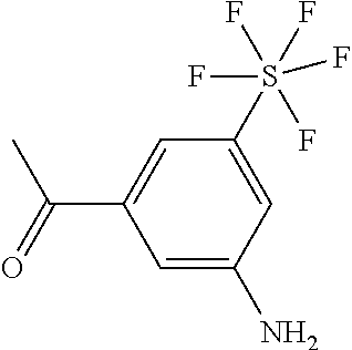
C1=C(S(F)(F)(F)(F)F)C=C(C(C)=O)C=C1N
